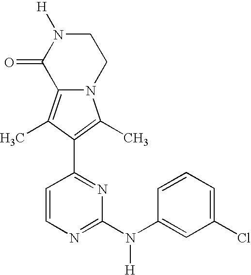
N12C(=C(C)C(C3=NC(N(C4=CC(Cl)=CC=C4)[H])=NC=C3)=C1C)C(=O)N([H])CC2
